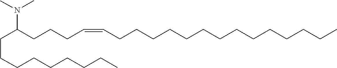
C(CCC(N(C)C)CCCC=CCCCCCCCCCCCCCC)CCCCCC
